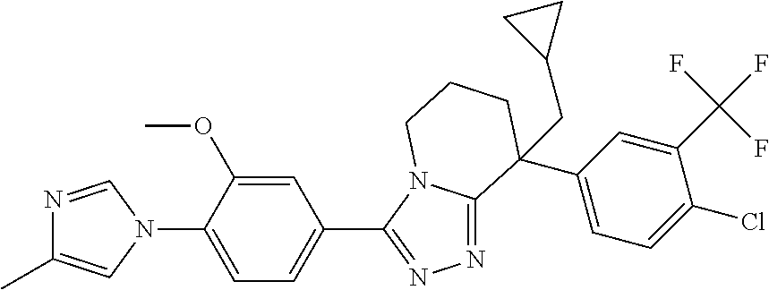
N1=CN(C2=CC=C(C3=NN=C4N3CCCC4(C3=CC=C(Cl)C(C(F)(F)F)=C3)CC3CC3)C=C2OC)C=C1C
